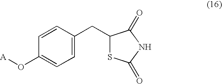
C1(O[A])=CC=C(CC2SC(=O)NC2=O)C=C1
